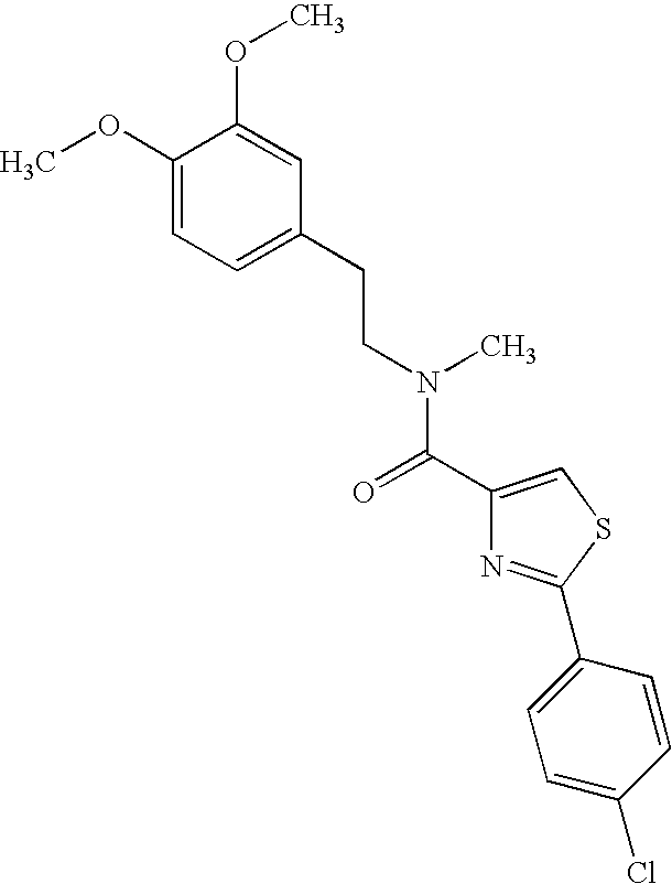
C1(OC)=CC=C(CCN(C(C2=CSC(C3=CC=C(Cl)C=C3)=N2)=O)C)C=C1OC
